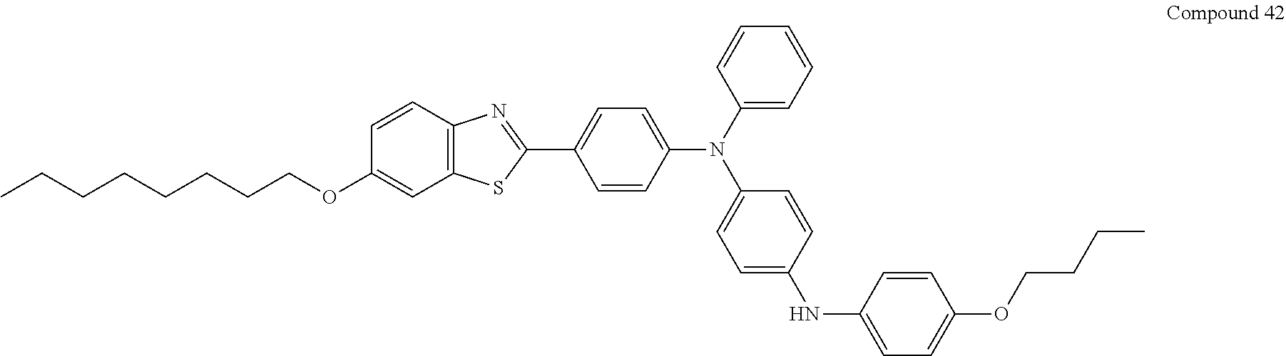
C1(C2=NC3=C(C=C(OCCCCCCCC)C=C3)S2)=CC=C(N(C2=CC=C(NC3=CC=C(OCCCC)C=C3)C=C2)C2=CC=CC=C2)C=C1
